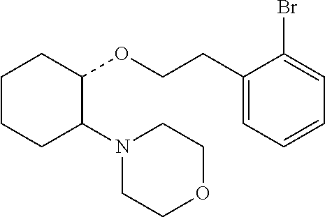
C1CCC(N2CCOCC2)C(OCCC2=CC=CC=C2Br)C1
